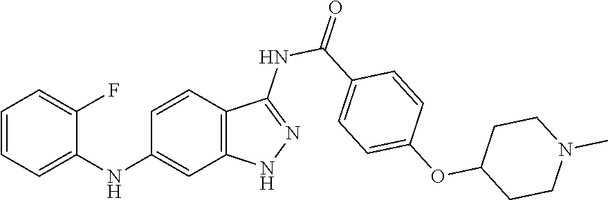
C1=CC=C(NC2=CC3=C(C=C2)C(NC(=O)C2=CC=C(OC4CCN(C)CC4)C=C2)=NN3)C(F)=C1
